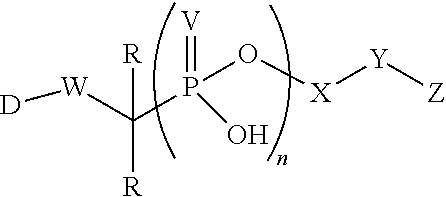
[W](C(P(=[V])(O)O[X][Y][Z])([R])[R])[D]
